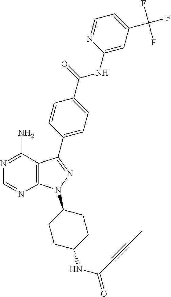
C1=NC2=C(C(N)=N1)C(C1=CC=C(C(=O)NC3=CC(C(F)(F)F)=CC=N3)C=C1)=NN2C1CCC(NC(=O)C#CC)CC1
